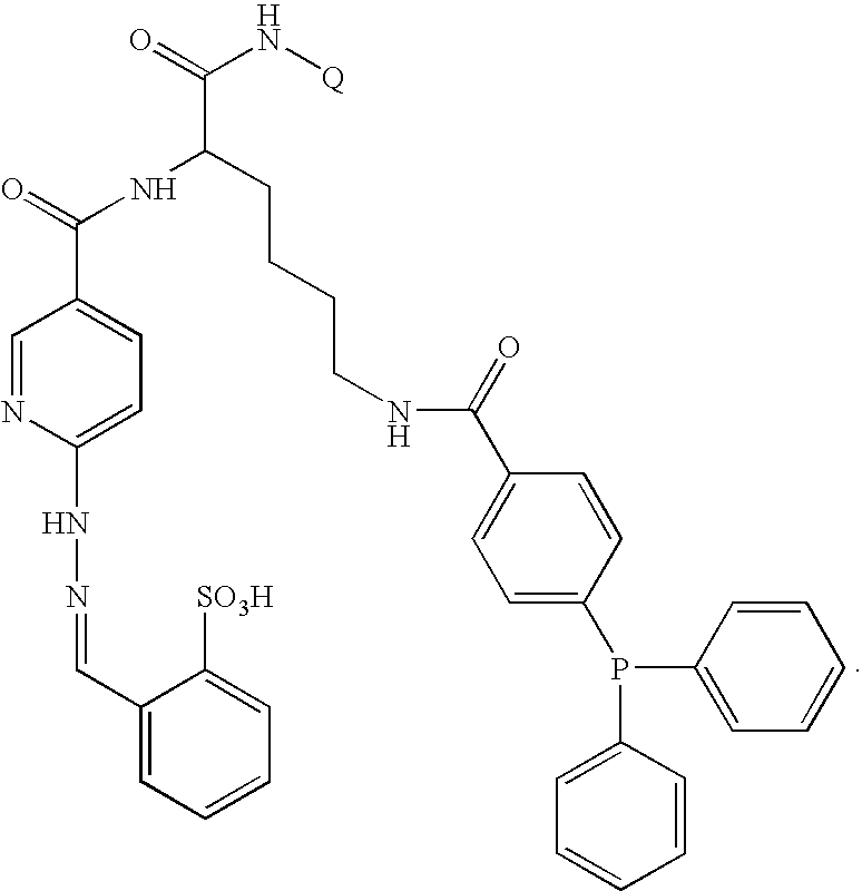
C1(C=NNC2=CC=C(C(=O)NC(CCCCNC(=O)C3=CC=C(P(C4=CC=CC=C4)C4=CC=CC=C4)C=C3)C(=O)N[Q])C=N2)=CC=CC=C1[SO3H]
